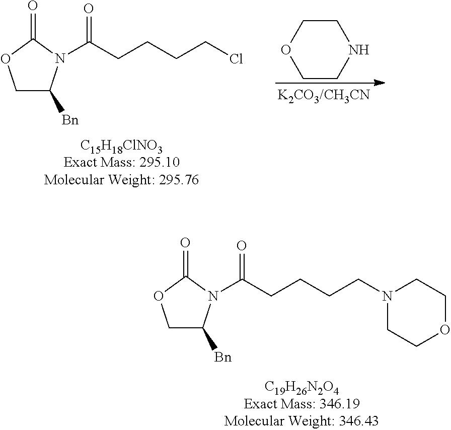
C1C([Bn])N(C(CCCCN2CCOCC2)=O)C(=O)O1.C1C([Bn])N(C(CCCCCl)=O)C(=O)O1.O1CCNCC1
